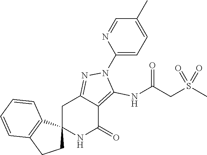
C12(NC(=O)C3=C(NC(CS(C)(=O)=O)=O)N(C4=CC=C(C)C=N4)N=C3C1)CCC1=C2C=CC=C1
